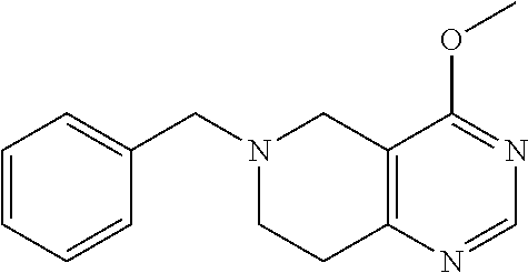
C12=C(N=CN=C1OC)CCN(CC1=CC=CC=C1)C2
